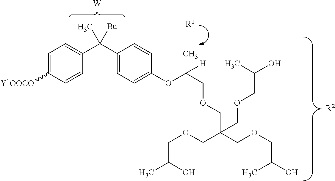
C1=C([Y1OOCO])C=CC(C(C2=CC=C(OC(COCC(COCC(O)C)(COCC(C)O)COCC(O)C)(C)[H])C=C2)([Bu])C)=C1.[R2].[R1].[W]
